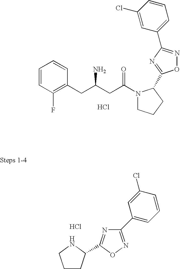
C1=CC(F)=C(CC(CC(N2CCCC2C2=NC(C3=CC=CC(Cl)=C3)=NO2)=O)N)C=C1.Cl.C1(C2=NOC(C3CCCN3)=N2)=CC=CC(Cl)=C1.Cl
